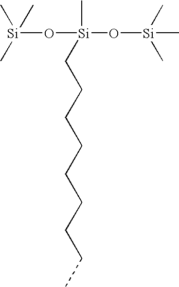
O([Si](C)(C)C)[Si](C)(O[Si](C)(C)C)CCCCCCCCC
